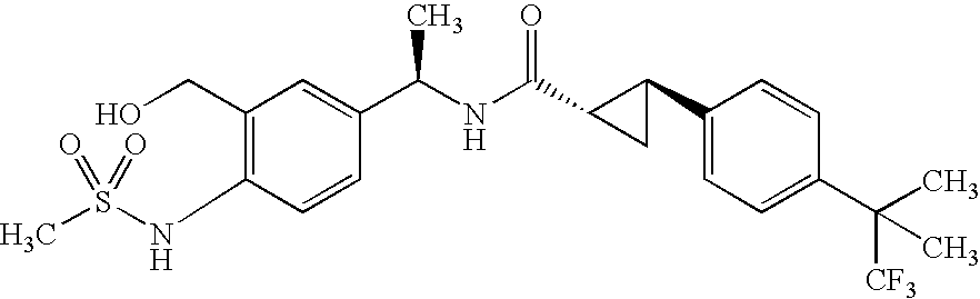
N(C1=C(CO)C=C(C(NC(=O)C2C(C3=CC=C(C(C)([CF3])C)C=C3)C2)C)C=C1)S(C)(=O)=O
